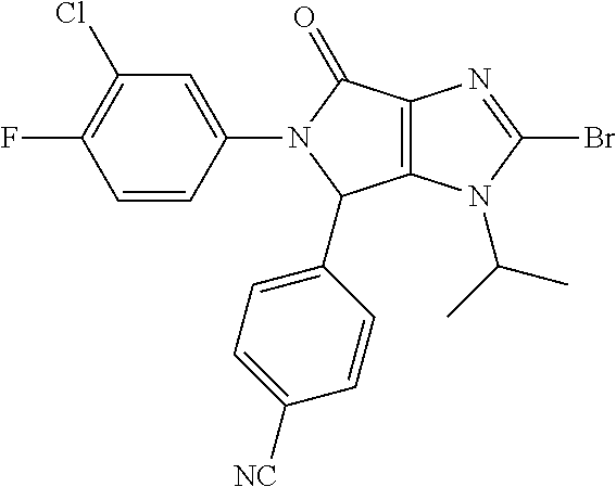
C12=C(N(C(C)C)C(Br)=N1)C(C1=CC=C([NC])C=C1)N(C1=CC(Cl)=C(F)C=C1)C2=O
